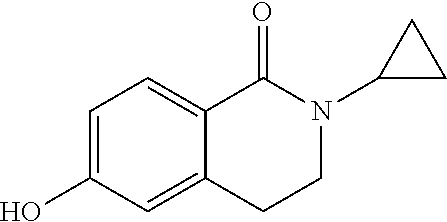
C1=C(O)C=C2C(=C1)C(=O)N(C1CC1)CC2
